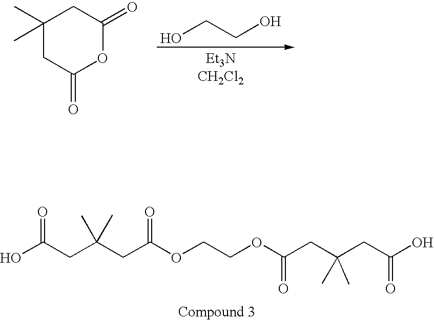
OCCO.C1(C)(C)CC(=O)OC(=O)C1.OC(CC(CC(OCCOC(CC(CC(O)=O)(C)C)=O)=O)(C)C)=O
